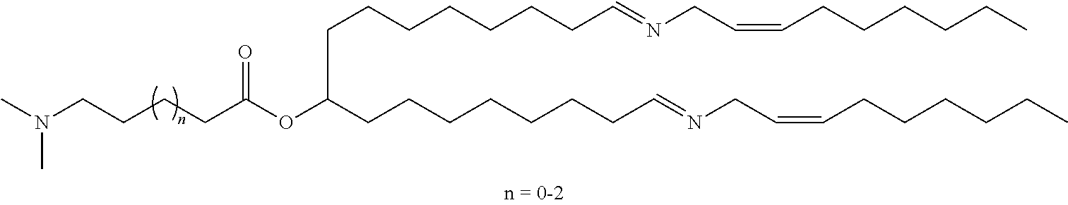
C(CC(OC(CCCCCCCC=NCC=CCCCCCC)CCCCCCCC=NCC=CCCCCCC)=O)CCN(C)C
